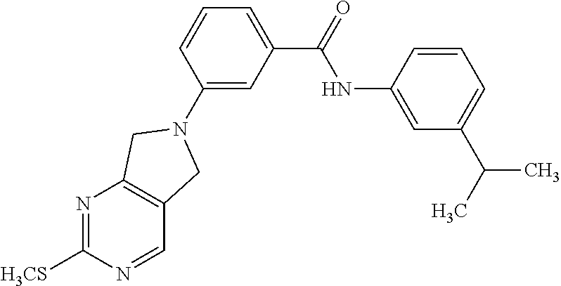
C1=CC(NC(=O)C2=CC=CC(N3CC4=C(N=C([H3CS])N=C4)C3)=C2)=CC(C(C)C)=C1
